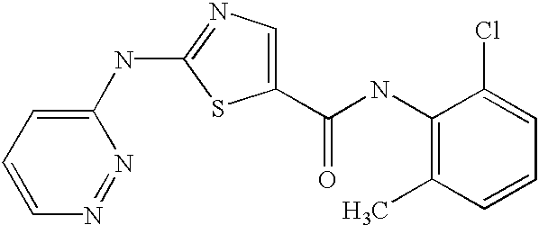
C1=CC=C(NC2=NC=C(C(NC3=C(C)C=CC=C3Cl)=O)S2)N=N1
